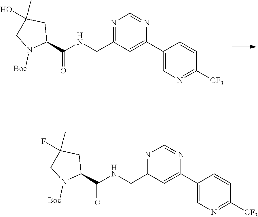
C1(C2=CC(CNC(C3CC(O)(C)CN3[Boc])=O)=NC=N2)=CN=C([CF3])C=C1.C1(C2=CC(CNC(C3CC(F)(C)CN3[Boc])=O)=NC=N2)=CN=C([CF3])C=C1
